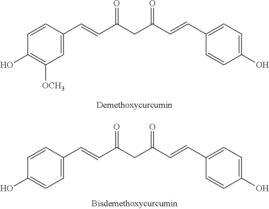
C1=C(C=CC(CC(C=CC2=CC=C(O)C=C2)=O)=O)C=CC(O)=C1[OCH3].C1=C(C=CC(CC(C=CC2=CC=C(O)C=C2)=O)=O)C=CC(O)=C1
